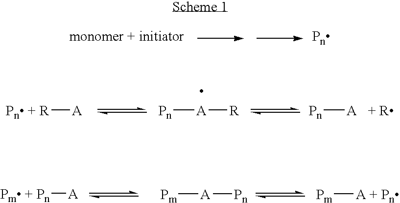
[ A]([R])[Pn].[Pn + R][A].[ A][Pn].[Pm + Pn][A].[Pm][A][Pn].[Pm][A + Pn]
